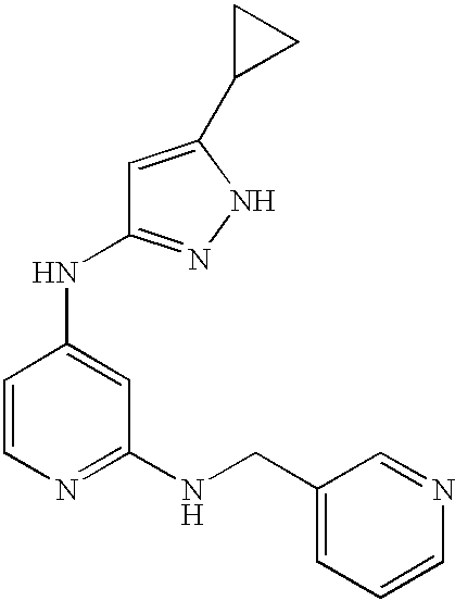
C1=CC(NC2=NNC(C3CC3)=C2)=CC(NCC2=CC=CN=C2)=N1
